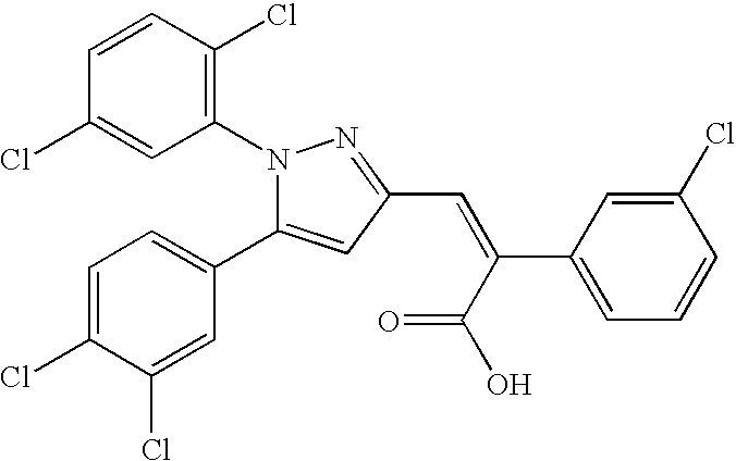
N1(C2=C(Cl)C=CC(Cl)=C2)C(C2=CC=C(Cl)C(Cl)=C2)=CC(C=C(C2=CC=CC(Cl)=C2)C(=O)O)=N1
